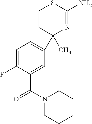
FC1=CC=C(C2(C)N=C(N)SCC2)C=C1C(N1CCCCC1)=O
